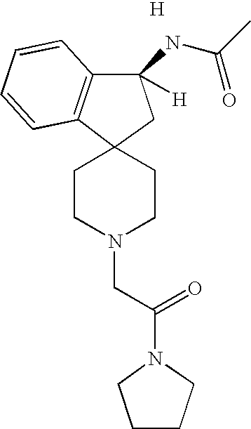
C(N1CCC2(CC1)C1=C(C(NC(C)=O)([H])C2)C=CC=C1)C(N1CCCC1)=O.[H]
